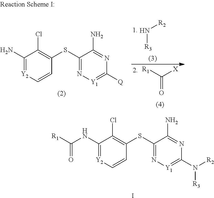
N([R3])[R2].C([X])([R1])=O.C1(N)=[Y2]C=CC(SC2=N[Y1]=C([Q])N=C2N)=C1Cl.C1(NC([R1])=O)=[Y2]C=CC(SC2=N[Y1]=C(N([R2])[R3])N=C2N)=C1Cl.I
